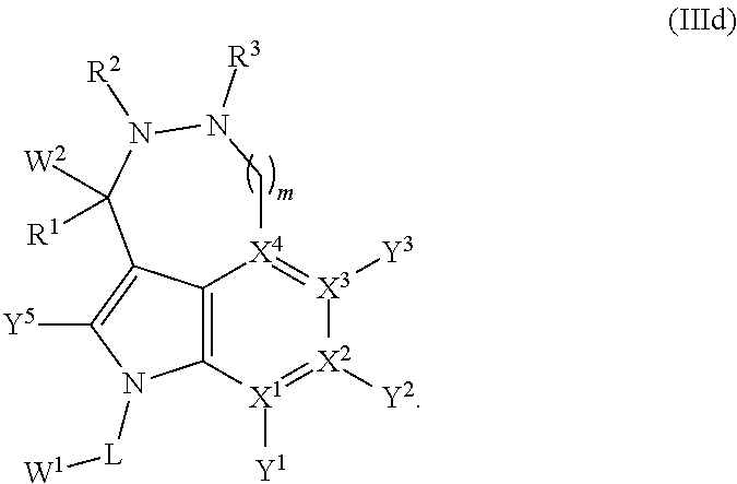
C12=C3[X1]([Y1])=[X2]([Y2])[X3]([Y3])=[X4]1CN([R3])N([R2])C([W2])([R1])C2=C([Y5])N3[L][W1]
